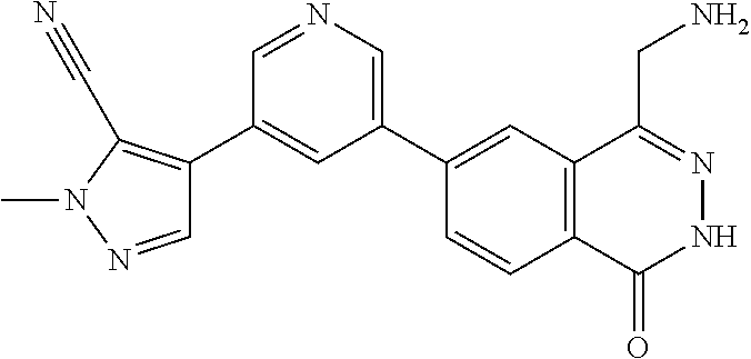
C1(C2=CN=CC(C3=C(C#N)N(C)N=C3)=C2)=CC2=C(C=C1)C(=O)NN=C2CN
